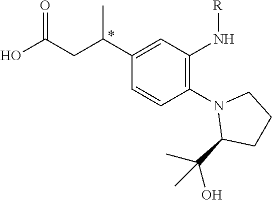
N1(C2=C(N[R])C=C(C(CC(O)=O)C)C=C2)C(C(C)(O)C)CCC1
